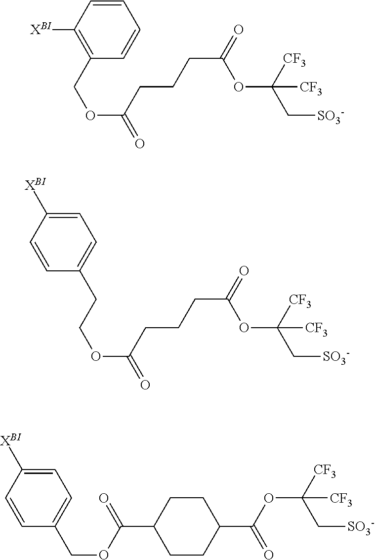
C1=CC([XBI])=C(COC(=O)CCCC(=O)OC(C[SO3-])([CF3])[CF3])C=C1.C1=C([XBI])C=CC(CCOC(=O)CCCC(=O)OC(C[SO3-])([CF3])[CF3])=C1.C1=C([XBI])C=CC(COC(C2CCC(C(OC(C[SO3-])([CF3])[CF3])=O)CC2)=O)=C1
